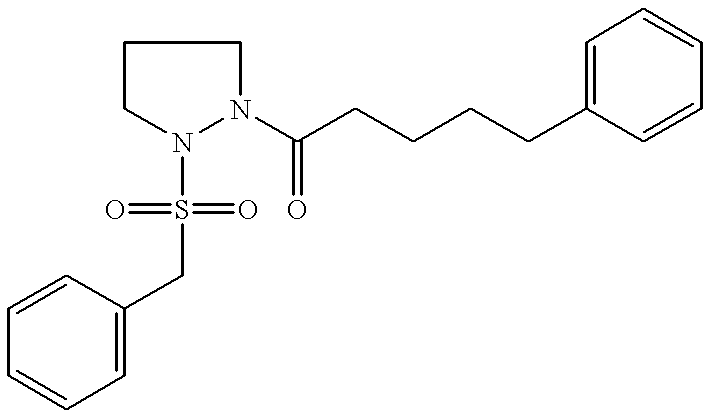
S(N1N(C(CCCCC2=CC=CC=C2)=O)CCC1)(=O)(=O)CC1=CC=CC=C1
